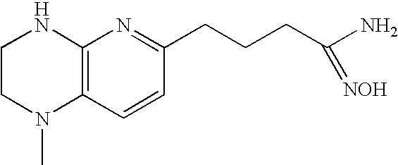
C1CN(C)C2=C(N1)N=C(CCCC(N)=[NOH])C=C2
